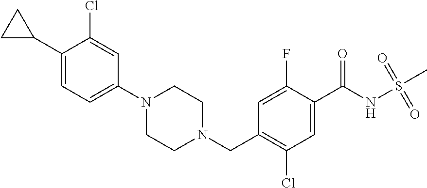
C1(C2CC2)=CC=C(N2CCN(CC3=C(Cl)C=C(C(NS(C)(=O)=O)=O)C(F)=C3)CC2)C=C1Cl
